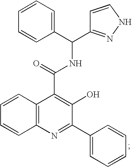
C12=C(N=C(C3=CC=CC=C3)C(O)=C1C(NC(C1=CC=CC=C1)C1=NNC=C1)=O)C=CC=C2
